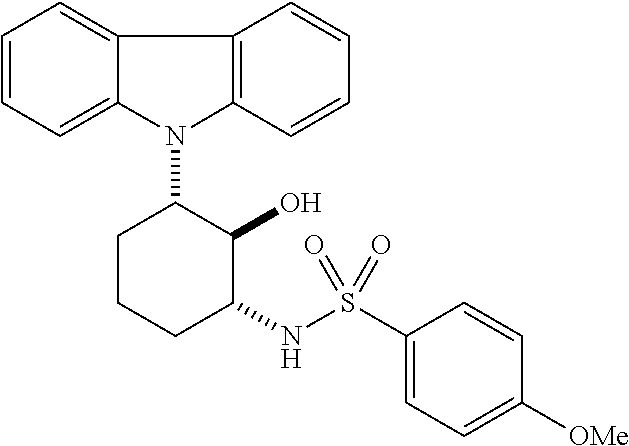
N1(C2CCCC(NS(C3=CC=C([OMe])C=C3)(=O)=O)C2O)C2=C(C3=CC=CC=C13)C=CC=C2
